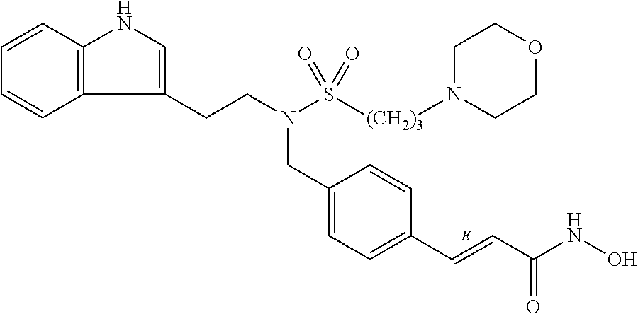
C1=C(CN(CCC2=CNC3=C2C=CC=C3)S([(CH2)3]N2CCOCC2)(=O)=O)C=CC(C=CC(NO)=O)=C1
